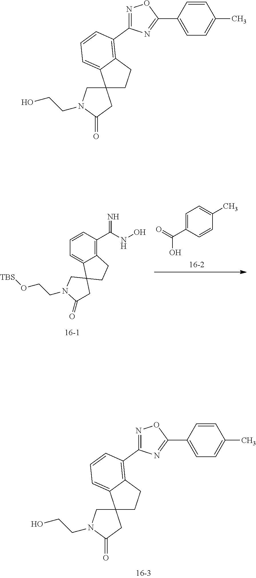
C12(CN(CCO)C(=O)C1)CCC1=C(C3=NOC(C4=CC=C(C)C=C4)=N3)C=CC=C21.C1=CC(C(NO)=N)=C2C(=C1)C1(CC2)CN(CCO[TBS])C(=O)C1.C1=C(C(O)=O)C=CC(C)=C1.C12(CN(CCO)C(=O)C1)CCC1=C(C3=NOC(C4=CC=C(C)C=C4)=N3)C=CC=C21
